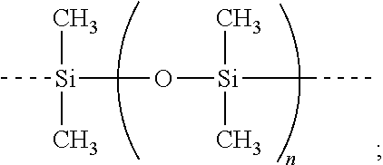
C[Si](O[Si](CC)(C)C)(C)C
